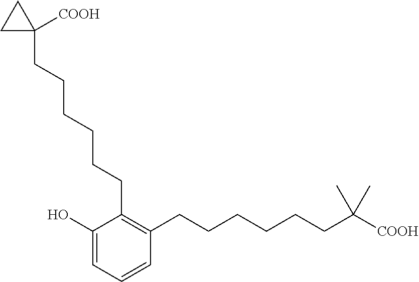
C1(CCCCCCC2([COOH])CC2)=C(CCCCCCC(C)(C)[COOH])C=CC=C1O
